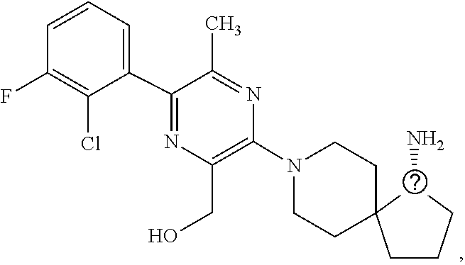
C1CN(C2=C(CO)N=C(C3=CC=CC(F)=C3Cl)C(C)=N2)CCC12CCCC2N
